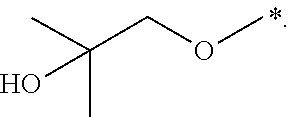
OC(COC)(C)C
